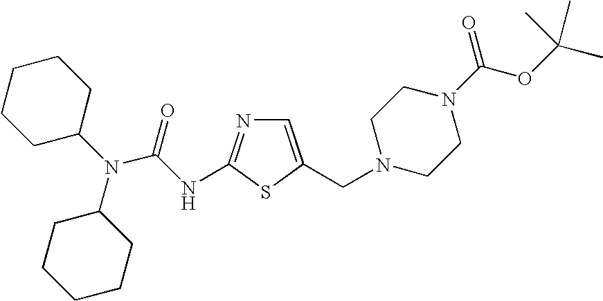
C1=C(CN2CCN(C(OC(C)(C)C)=O)CC2)SC(NC(N(C2CCCCC2)C2CCCCC2)=O)=N1
